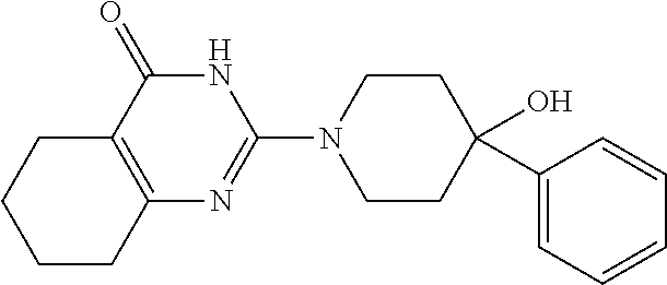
C12=C(C(=O)NC(N3CCC(O)(C4=CC=CC=C4)CC3)=N1)CCCC2
